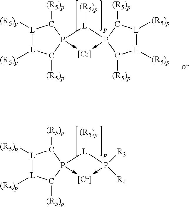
[L]1([(R5)p])[L]([(R5)p])C([(R5)p])P2(->[Cr]-P([R4])([R3])[L]2[(R5)p])C1[(R5)p].[L]1([(R5)p])[L]([(R5)p])C([(R5)p])P2(->[Cr]-P3([L]2[(R5)p])C([(R5)p])[L]([(R5)p])[L]([(R5)p])C3[(R5)p])C1[(R5)p]
